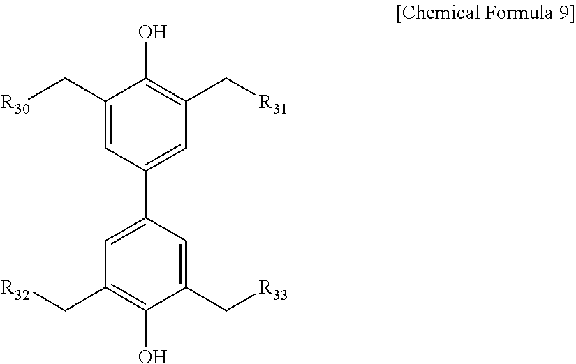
C1(C[R30])=CC(C2=CC(C[R32])=C(O)C(C[R33])=C2)=CC(C[R31])=C1O
